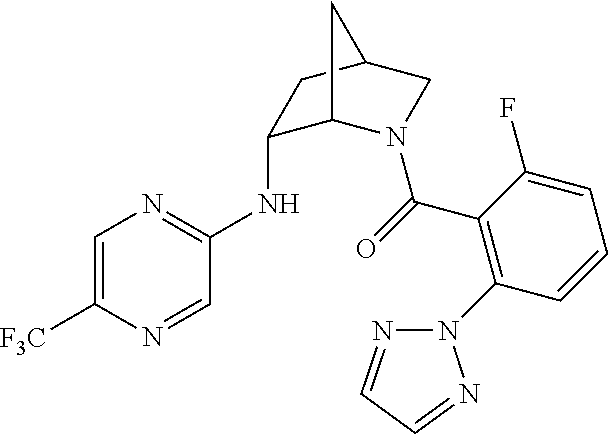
C1(NC2=NC=C([F3C])N=C2)C2N(C(=O)C3=C(N4N=CC=N4)C=CC=C3F)CC(C1)C2
